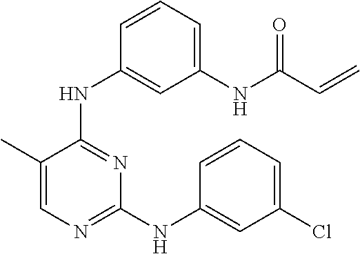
C1(C)=CN=C(NC2=CC(Cl)=CC=C2)N=C1NC1=CC(NC(C=C)=O)=CC=C1
